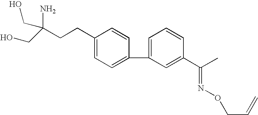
C(N)(CO)(CO)CCC1=CC=C(C2=CC=CC(C(=NOCC=C)C)=C2)C=C1
